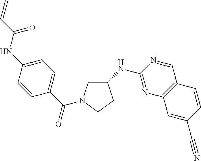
C1(NC2=NC3=C(C=N2)C=CC(C#N)=C3)CN(C(C2=CC=C(NC(=O)C=C)C=C2)=O)CC1
